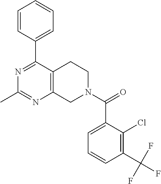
N1=C(C2=CC=CC=C2)C2=C(N=C1C)CN(C(=O)C1=CC=CC(C(F)(F)F)=C1Cl)CC2
